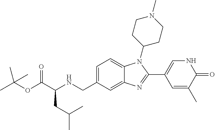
C(OC(C(NCC1=CC=C2C(=C1)N=C(C1=CNC(=O)C(C)=C1)N2C1CCN(C)CC1)CC(C)C)=O)(C)(C)C
